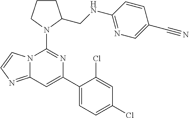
C1CCN(C2=NC(C3=CC=C(Cl)C=C3Cl)=CC3=NC=CN23)C1CNC1=NC=C(C#N)C=C1
